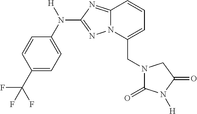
C(C1=CC=CC2=NC(N(C3=CC=C(C(F)(F)F)C=C3)[H])=NN12)N1C(=O)N([H])C(=O)C1
